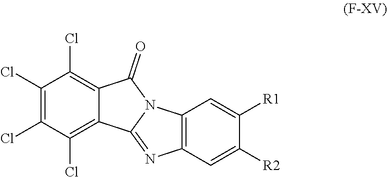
C1(Cl)=C(Cl)C(Cl)=C2C(=C1Cl)C(=O)N1C2=NC2=C1C=C([R1])C([R2])=C2
